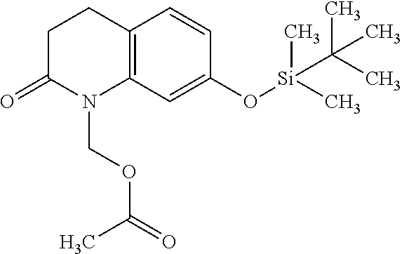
C12=C(C=C(O[Si](C)(C)C(C)(C)C)C=C1)N(COC(C)=O)C(=O)CC2
